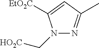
[HO2C]CN1N=C(C)C=C1[EtO2C]
